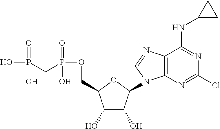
C1(O)C(O)C(N2C3=C(C(NC4CC4)=NC(Cl)=N3)N=C2)OC1COP(=O)(O)CP(=O)(O)O
